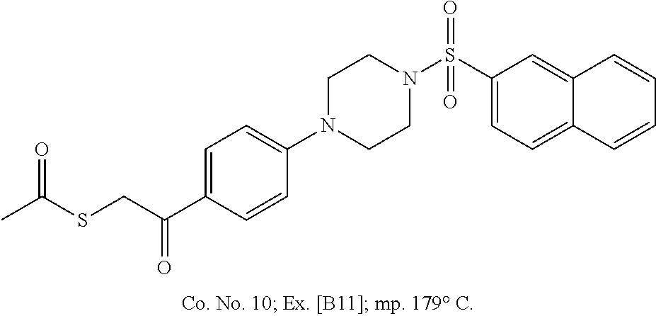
C1=C(C(CSC(C)=O)=O)C=CC(N2CCN(S(C3=CC=C4C(=C3)C=CC=C4)(=O)=O)CC2)=C1
